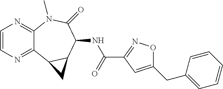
C1=CN=C2C(=N1)N(C)C(=O)C(NC(C1=NOC(CC3=CC=CC=C3)=C1)=O)C1C2C1
